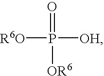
[R6O]P(=O)([OH])[OR6]
